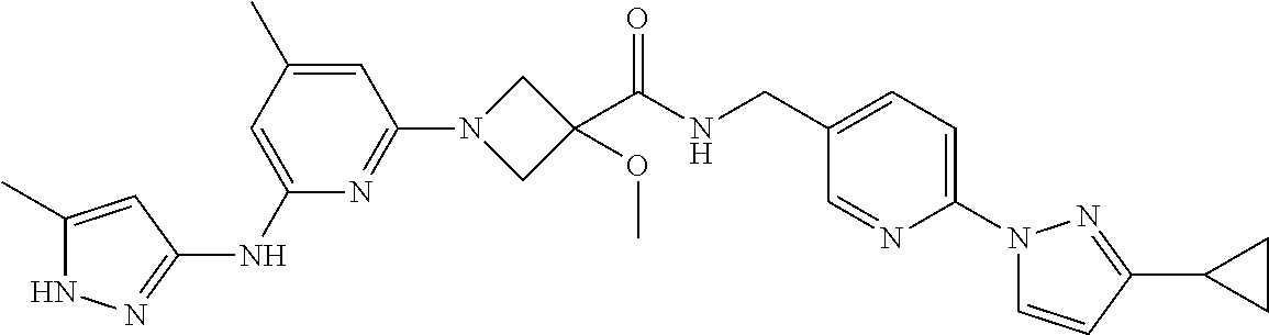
N1C(C)=CC(NC2=CC(C)=CC(N3CC(C(NCC4=CC=C(N5C=CC(C6CC6)=N5)N=C4)=O)(OC)C3)=N2)=N1
